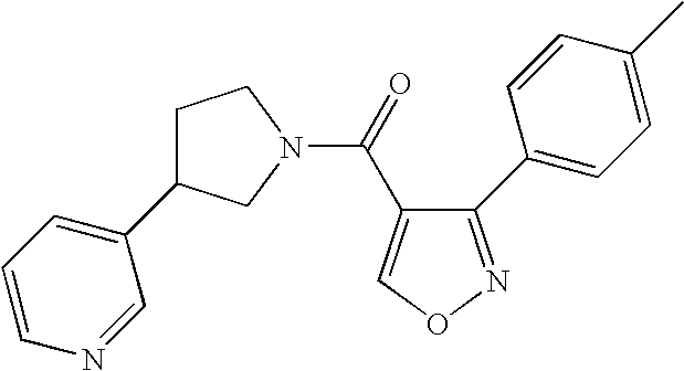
C1=CC=C(C2CCN(C(=O)C3=CON=C3C3=CC=C(C)C=C3)C2)C=N1
